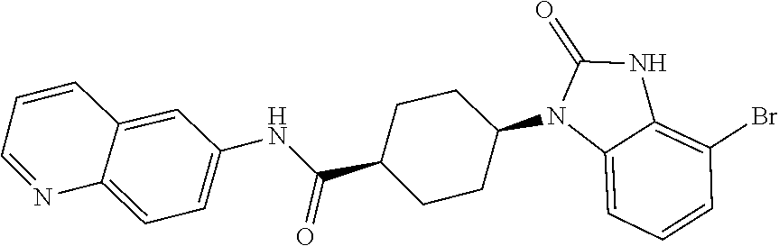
O=C1NC2=C(Br)C=CC=C2N1C1CCC(C(NC2=CC=C3C(=C2)C=CC=N3)=O)CC1
